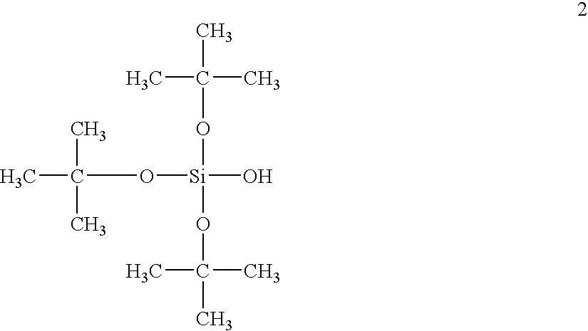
CC(C)(C)O[Si](OC(C)(C)C)(O)OC(C)(C)C
